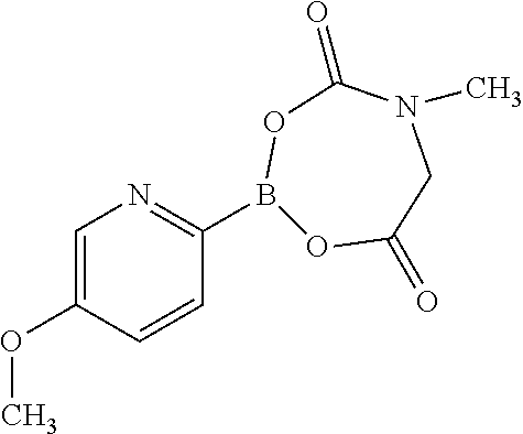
B1(C2=NC=C(OC)C=C2)OC(=O)CN(C)C(=O)O1
